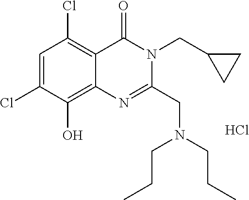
C1=C(Cl)C(O)=C2C(=C1Cl)C(=O)N(CC1CC1)C(CN(CCC)CCC)=N2.Cl
